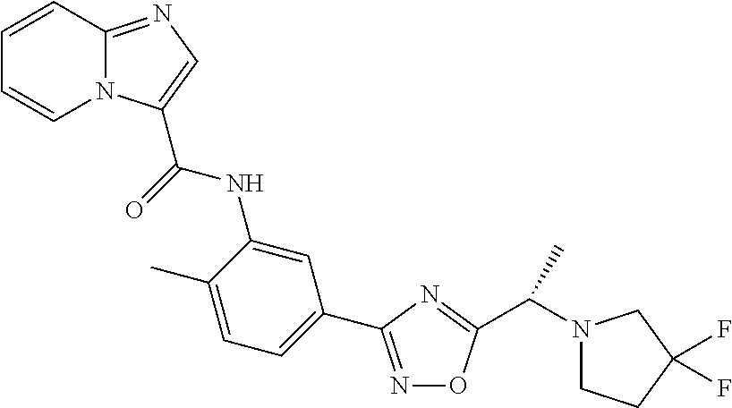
N1=C(C2=CC=C(C)C(NC(=O)C3=CN=C4N3C=CC=C4)=C2)N=C(C(N2CCC(F)(F)C2)C)O1
